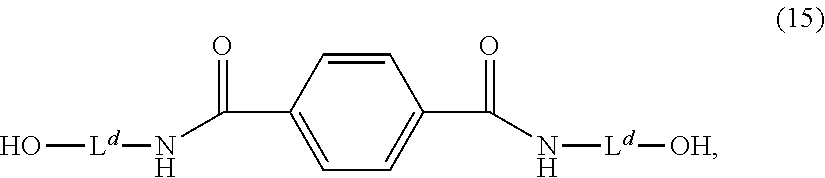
O[Ld]NC(C1=CC=C(C(=O)N[Ld][OH])C=C1)=O
